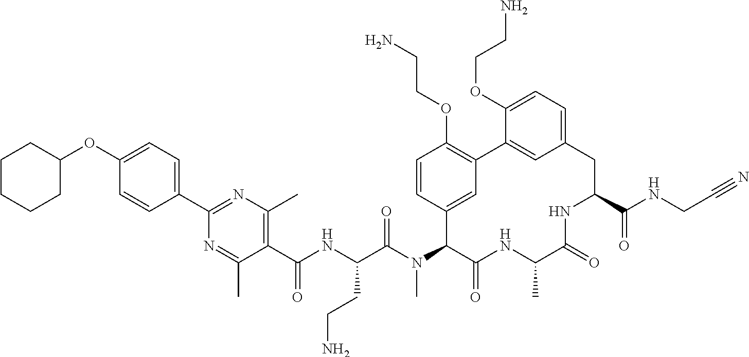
C1(C(NC(C(N(C2C(=O)NC(C)C(=O)NC(C(NCC#N)=O)CC3=CC=C(OCCN)C(=C3)C3=C(OCCN)C=CC2=C3)C)=O)CCN)=O)=C(C)N=C(C2=CC=C(OC3CCCCC3)C=C2)N=C1C
